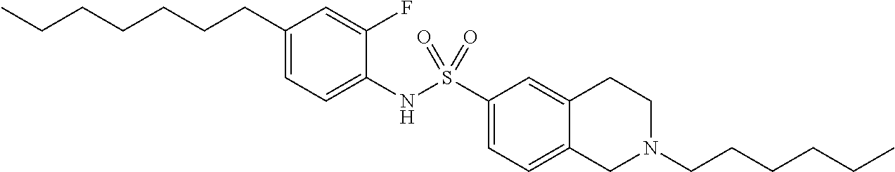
C1(CCCCCCC)=CC=C(NS(C2=CC=C3C(=C2)CCN(CCCCCC)C3)(=O)=O)C(F)=C1
